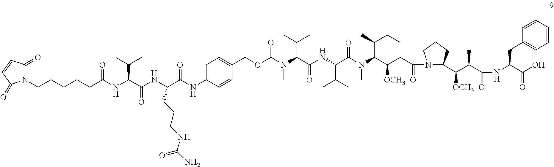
N1(C(=O)CC(C(N(C(C(NC(C(N(C)C(=O)OCC2=CC=C(NC(=O)C(NC(=O)C(C(C)C)NC(=O)CCCCCN3C(=O)C=CC3=O)CCCNC(=O)N)C=C2)C(C)C)=O)C(C)C)=O)C)C(C)CC)[OCH3])C(C(C(C(=O)NC(CC2=CC=CC=C2)C(=O)O)C)[OCH3])CCC1
